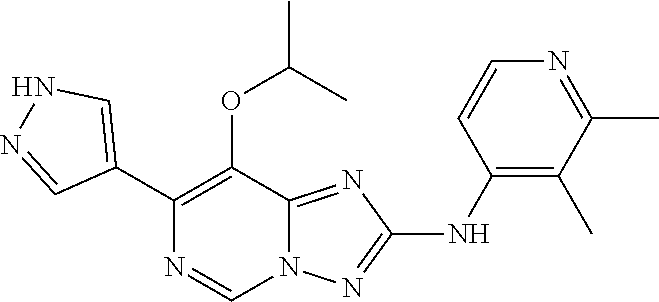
N1C=C(C2=C(OC(C)C)C3=NC(NC4=C(C)C(C)=NC=C4)=NN3C=N2)C=N1
